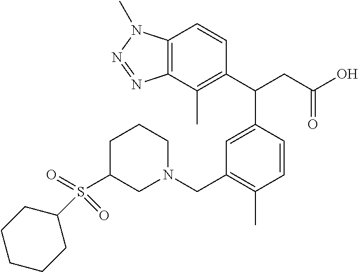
C1(C(CC(=O)O)C2=CC(CN3CCCC(S(C4CCCCC4)(=O)=O)C3)=C(C)C=C2)=C(C)C2=C(C=C1)N(C)N=N2
